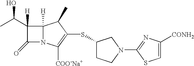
C12([H])N(C([COO-Na+])=C(SC3CCN(C4=NC([CONH2])=CS4)C3)C1C)C(=O)C2([H])C(C)O
